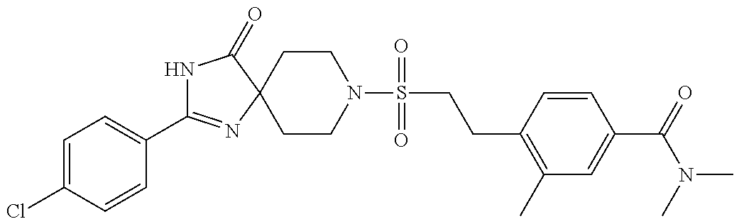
N1C(C2=CC=C(Cl)C=C2)=NC2(C1=O)CCN(S(CCC1=C(C)C=C(C(N(C)C)=O)C=C1)(=O)=O)CC2
